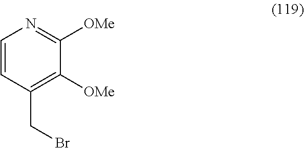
C1=CC(CBr)=C([OMe])C([OMe])=N1
